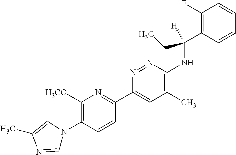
C1([H3CO])=C(N2C=NC(C)=C2)C=CC(C2=CC(C)=C(NC(C3=C(F)C=CC=C3)(CC)[H])N=N2)=N1
